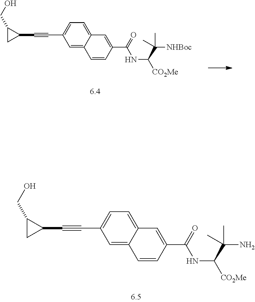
C12=CC=C(C#CC3C(CO)C3)C=C1C=CC(C(=O)NC([CO2Me])C(C)(N)C)=C2.C12=CC=C(C#CC3C(CO)C3)C=C1C=CC(C(=O)NC([CO2Me])C(C)([NHBoc])C)=C2
